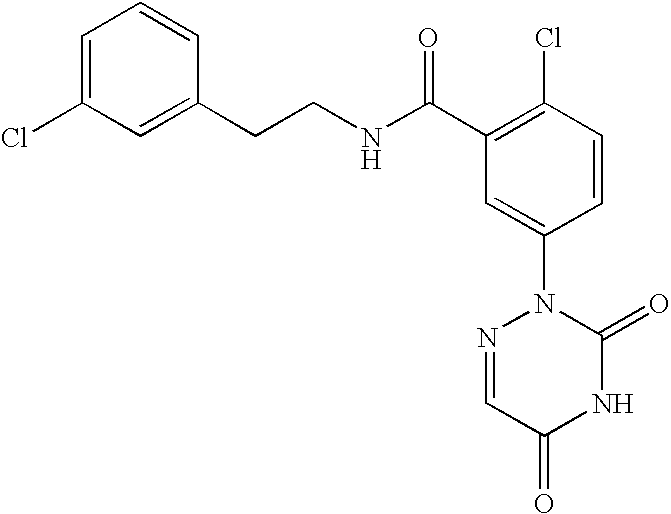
N(C(C1=C(Cl)C=CC(N2N=CC(=O)NC2=O)=C1)=O)CCC1=CC(Cl)=CC=C1
